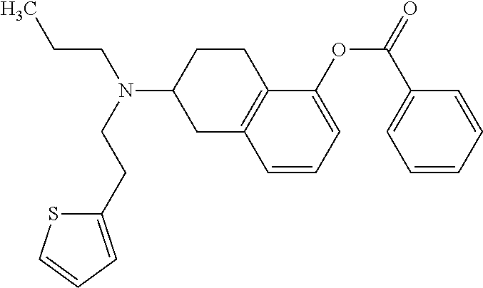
C1(OC(C2=CC=CC=C2)=O)=CC=CC2=C1CCC(N(CCC)CCC1=CC=CS1)C2
